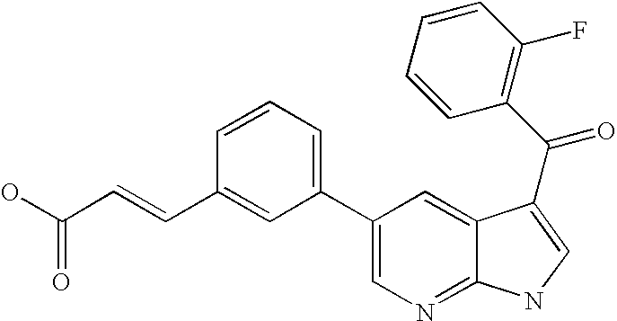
C1(C2=CC=CC(C=CC(O)=O)=C2)=CN=C2C(=C1)C(C(=O)C1=C(F)C=CC=C1)=CN2
